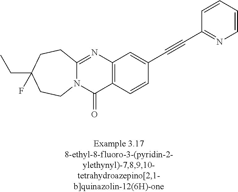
N12C(=NC3=C(C1=O)C=CC(C#CC1=NC=CC=C1)=C3)CCC(CC)(F)CC2
